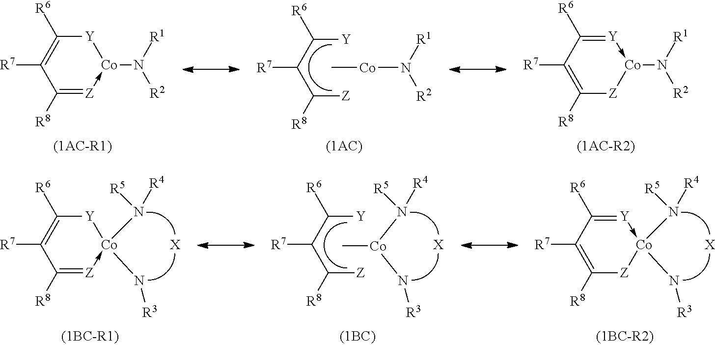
[Co]1(N([R1])[R2])-[Z]=C([R8])C([R7])=C([R6])[Y]1.[Y]C(C(C([Z])[R8])[R7])[R6].C[Co]N([R2])[R1].[Co]1(N([R1])[R2])-[Y]=C([R6])C([R7])=C([R8])[Z]1.[Co]1(N([R4])[R5])(N[R3])-[Z]=C([R8])C([R7])=C([R6])[Y]1.[X].[Y]C(C(C([Z])[R8])[R7])[R6].N([R4])([R5])[Co](N[R3])C.[X].[Co]1(N([R4])[R5])(N[R3])-[Y]=C([R6])C([R7])=C([R8])[Z]1.[X]
